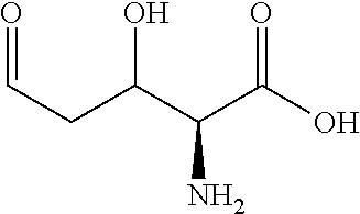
O=CCC(C(C(O)=O)N)O
